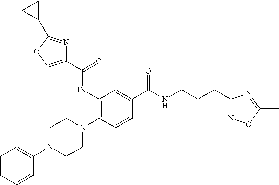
C1=CC=CC(N2CCN(C3=C(NC(C4=COC(C5CC5)=N4)=O)C=C(C(NCCCC4=NOC(C)=N4)=O)C=C3)CC2)=C1C
